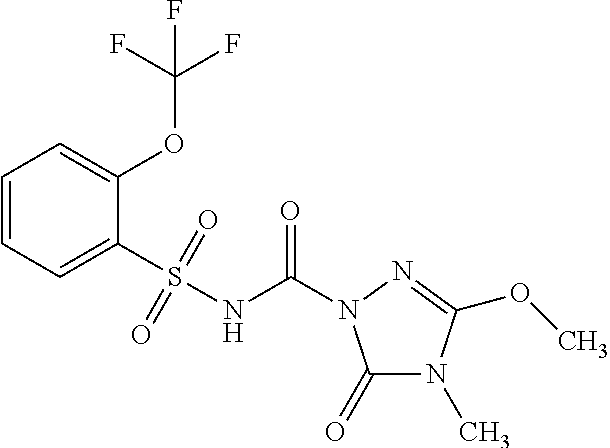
C1=CC=C(S(NC(=O)N2C(=O)N(C)C(OC)=N2)(=O)=O)C(OC(F)(F)F)=C1
